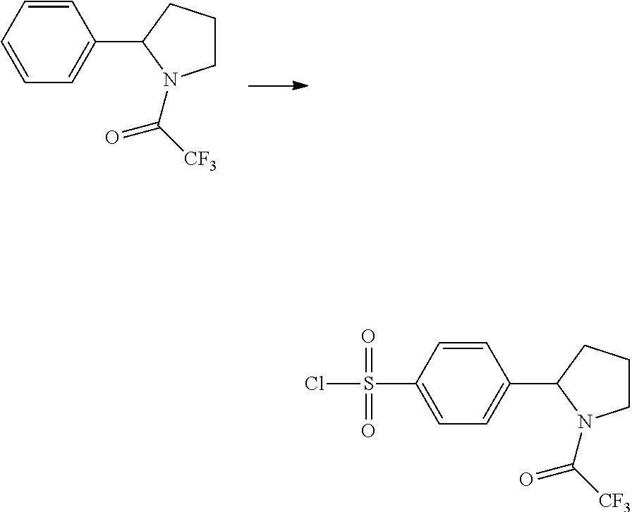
C1=CC=CC(C2CCCN2C(=O)[CF3])=C1.C1=C(S(=O)(=O)Cl)C=CC(C2CCCN2C(=O)[CF3])=C1
